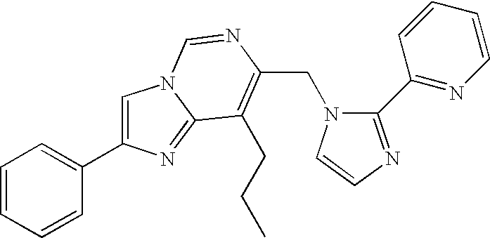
C(N1C(C2=NC=CC=C2)=NC=C1)C1=C(CCC)C2=NC(C3=CC=CC=C3)=CN2C=N1
